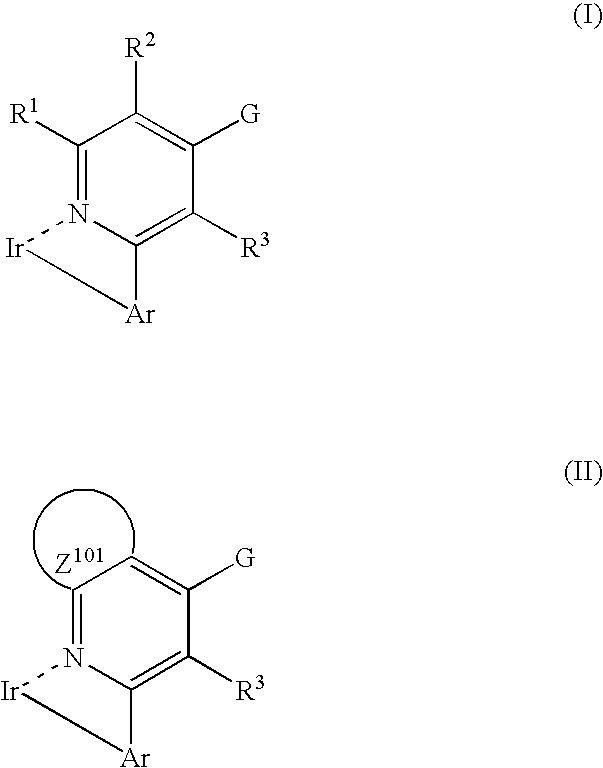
C1=N2C(=C([R3])C([G])=C1)[Ar][Ir]2.C1([R1])=N2C(=C([R3])C([G])=C1[R2])[Ar][Ir]2
